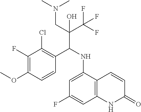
C1=CC(OC)=C(F)C(Cl)=C1C(NC1=CC(F)=CC2=C1C=CC(=O)N2)C(CN(C)C)(C(F)(F)F)O
